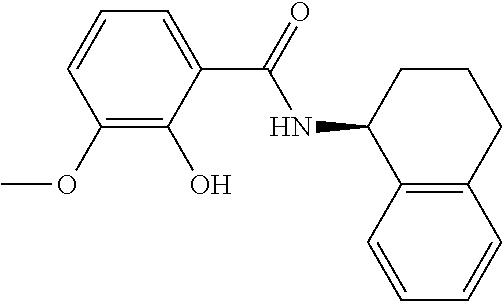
C1(OC)=C(O)C(C(=O)NC2C3=C(CCC2)C=CC=C3)=CC=C1
